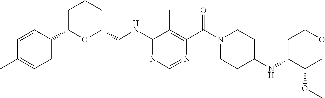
N(C1=NC=NC(C(N2CCC(NC3C(OC)COCC3)CC2)=O)=C1C)CC1CCCC(C2=CC=C(C)C=C2)O1
